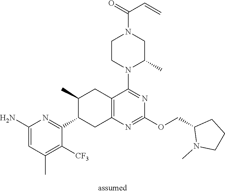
C1(N)=CC(C)=C([CF3])C(C2CC3=C(CC2C)C(N2C(C)CN(C(=O)C=C)CC2)=NC(OCC2N(C)CCC2)=N3)=N1
